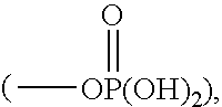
C[OP(OH)2)]=O
